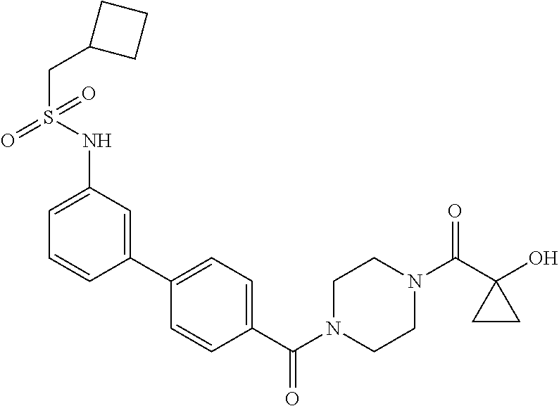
OC1(C(N2CCN(C(=O)C3=CC=C(C4=CC(NS(=O)(CC5CCC5)=O)=CC=C4)C=C3)CC2)=O)CC1
